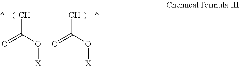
C(C(O[X])=O)(C(*)C(O[X])=O)*
